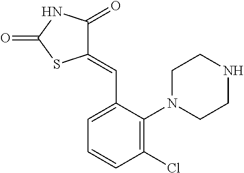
C1(=CC2=CC=CC(Cl)=C2N2CCNCC2)C(=O)NC(=O)S1
